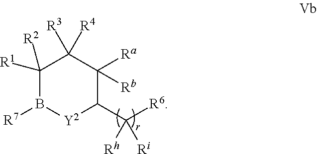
C1([R1])([R2])B([R7])[Y2]C(C([Ri])([R6])[Rh])C([Rb])([Ra])C1([R4])[R3]
